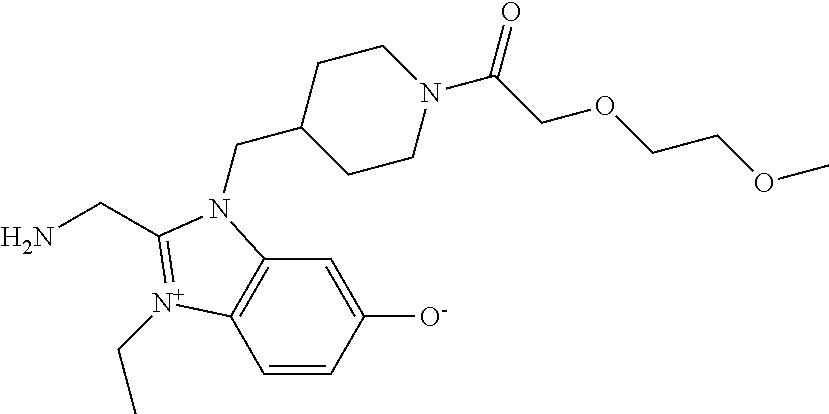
C1=CC([O-])=CC2=C1[N+](CC)=C(CN)N2CC1CCN(C(COCCOC)=O)CC1
